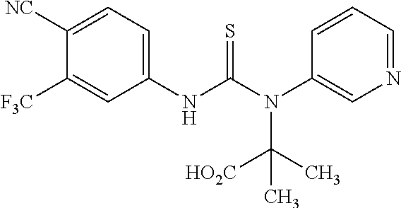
C1([NC])=CC=C(NC(N(C2=CN=CC=C2)C([HO2C])(C)C)=S)C=C1[F3C]
